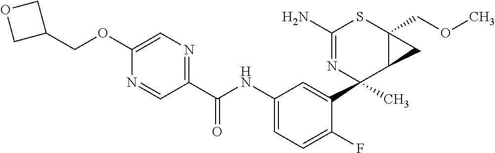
N1=CC(C(NC2=CC=C(F)C(C3(C)C4C(COC)(SC(N)=N3)C4)=C2)=O)=NC=C1OCC1COC1
